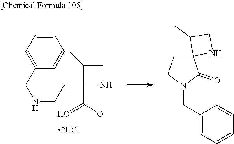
C1=CC=C(CNCCC2(C(O)=O)NCC2C)C=C1.C1(CN2C(=O)C3(CC2)NCC3C)=CC=CC=C1
